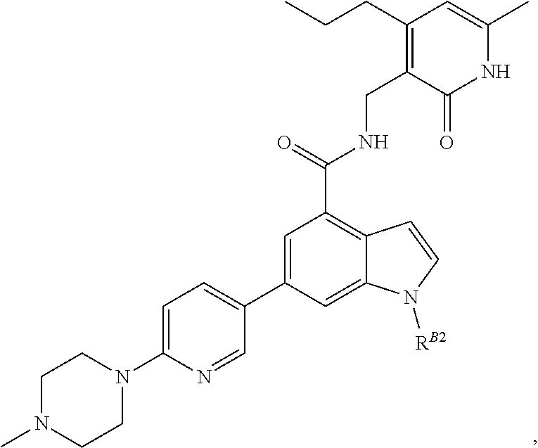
C1N(C)CCN(C2=CC=C(C3=CC(C(=O)NCC4=C(CCC)C=C(C)NC4=O)=C4C(=C3)N([RB2])C=C4)C=N2)C1
